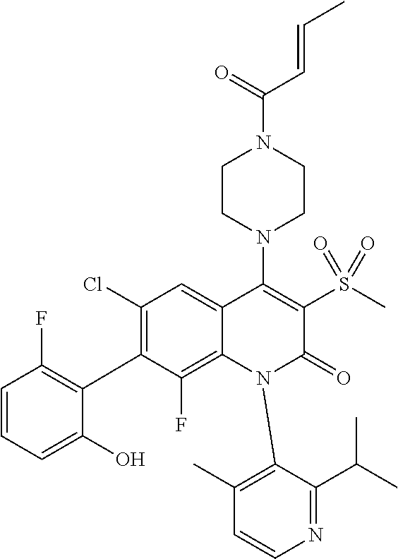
C1(Cl)=C(C2=C(F)C=CC=C2O)C(F)=C2C(=C1)C(N1CCN(C(=O)C=CC)CC1)=C(S(=O)(=O)C)C(=O)N2C1=C(C)C=CN=C1C(C)C
